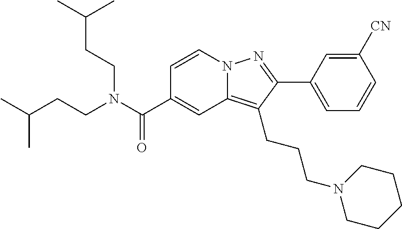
C1=CN2C(=C(CCCN3CCCCC3)C(C3=CC=CC([CN])=C3)=N2)C=C1C(N(CCC(C)C)CCC(C)C)=O
